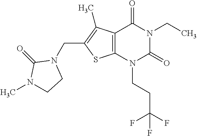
C12=C(N(CCC(F)(F)F)C(=O)N(CC)C1=O)SC(CN1C(=O)N(C)CC1)=C2C
